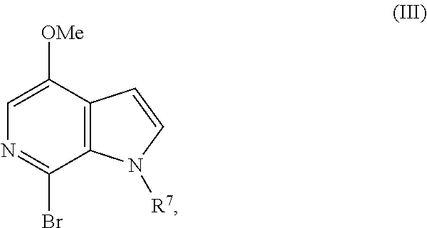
C12=C(C([OMe])=CN=C1Br)C=CN2[R7]
